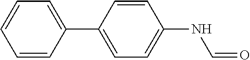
C1=CC(C2=CC=C(NC=O)C=C2)=CC=C1
